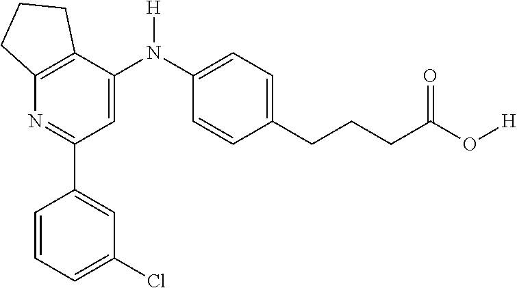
C12=C(C(N(C3=CC=C(CCCC(O[H])=O)C=C3)[H])=CC(C3=CC(Cl)=CC=C3)=N1)CCC2
